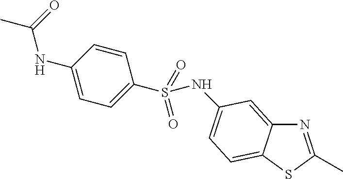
N1=C(C)SC2=CC=C(NS(C3=CC=C(NC(=O)C)C=C3)(=O)=O)C=C12
